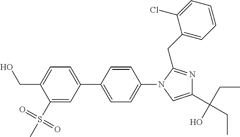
C1(S(C)(=O)=O)=CC(C2=CC=C(N3C(CC4=CC=CC=C4Cl)=NC(C(CC)(CC)O)=C3)C=C2)=CC=C1CO
